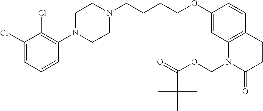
C1=C(Cl)C(Cl)=C(N2CCN(CCCCOC3=CC4=C(C=C3)CCC(=O)N4COC(=O)C(C)(C)C)CC2)C=C1
